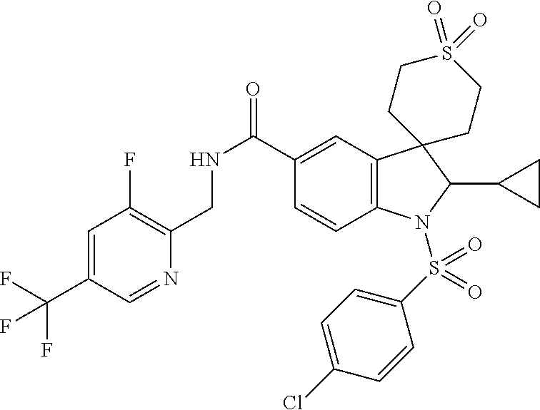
C1=C(C(F)(F)F)C=NC(CNC(=O)C2=CC3=C(C=C2)N(S(C2=CC=C(Cl)C=C2)(=O)=O)C(C2CC2)C32CCS(=O)(=O)CC2)=C1F
